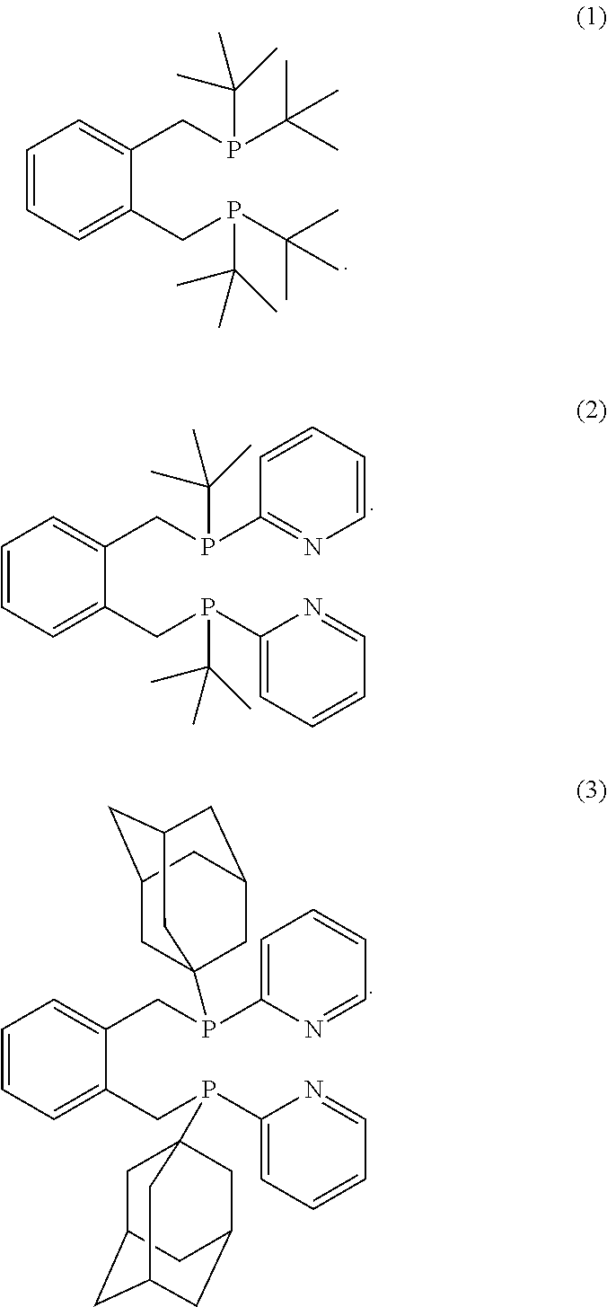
C1(CP(C(C)(C)C)C2=CC=CC=N2)=CC=CC=C1CP(C(C)(C)C)C1=NC=CC=C1.C1(CP(C2=CC=CC=N2)C23CC4CC(CC(C2)C4)C3)=CC=CC=C1CP(C1=CC=CC=N1)C12CC3CC(CC(C1)C3)C2.C1(CP(C(C)(C)C)C(C)(C)C)=CC=CC=C1CP(C(C)(C)C)C(C)(C)C
